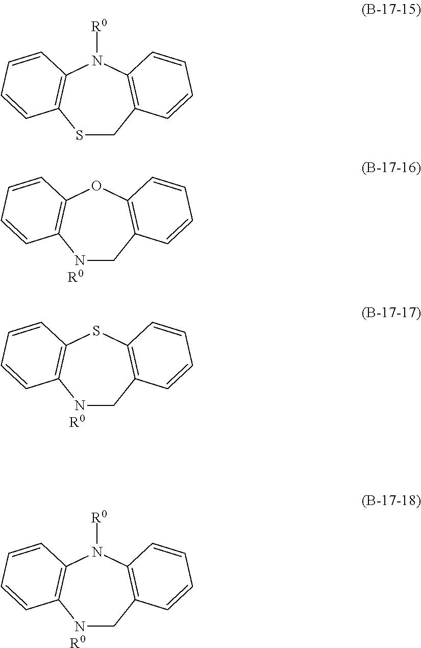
N1CC2=C(OC3=C1C=CC=C3)C=CC=C2.[R0].N1CC2=C(SC3=C1C=CC=C3)C=CC=C2.[R0].N1CC2=C(N([R0])C3=C1C=CC=C3)C=CC=C2.[R0].S1CC2=C(N([R0])C3=C1C=CC=C3)C=CC=C2
